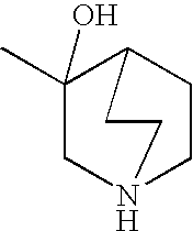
C1(C)(O)CN2CCC1CC2
